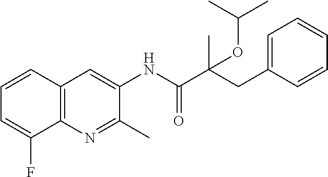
C12=C(N=C(C)C(NC(C(CC3=CC=CC=C3)(C)OC(C)C)=O)=C1)C(F)=CC=C2
